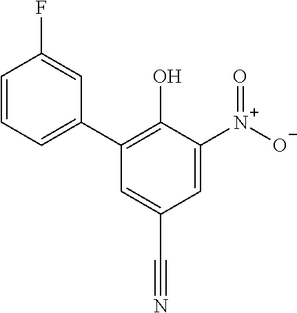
C1=C([N+]([O-])=O)C(O)=C(C2=CC=CC(F)=C2)C=C1C#N
